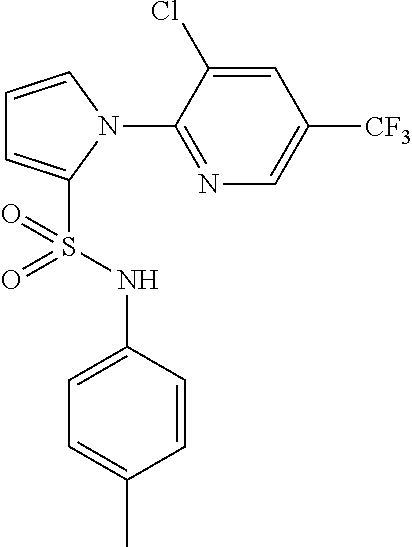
C1=CN(C2=NC=C([CF3])C=C2Cl)C(S(NC2=CC=C(C)C=C2)(=O)=O)=C1
